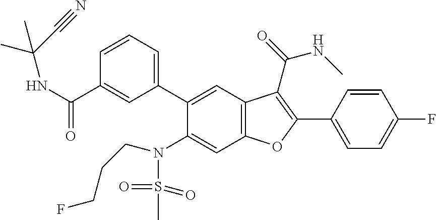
C1=CC=C(C2=CC3=C(C=C2N(S(C)(=O)=O)CCCF)OC(C2=CC=C(F)C=C2)=C3C(NC)=O)C=C1C(NC(C)(C#N)C)=O
